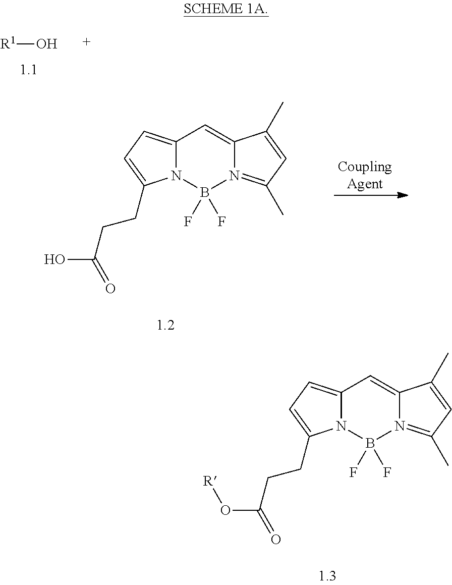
C12=CC=C(CCC(O[R])=O)N1B(F)(F)N1=C(C)C=C(C)C1=C2.[R1]O.C12=CC=C(CCC(O)=O)N1B(F)(F)N1=C(C)C=C(C)C1=C2
